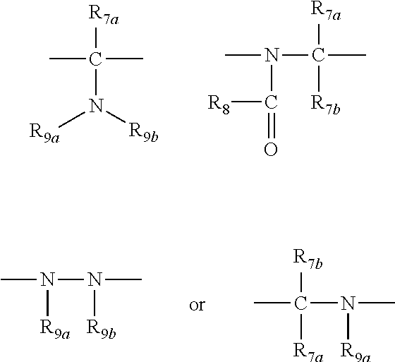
CC(C)(N([R9b])[R9a])[R7a].CN(C(C)([R7a])[R7b])C(=O)[R8].CN(N(C)[R9b])[R9a].CC(N(C)[R9a])([R7b])[R7a]
